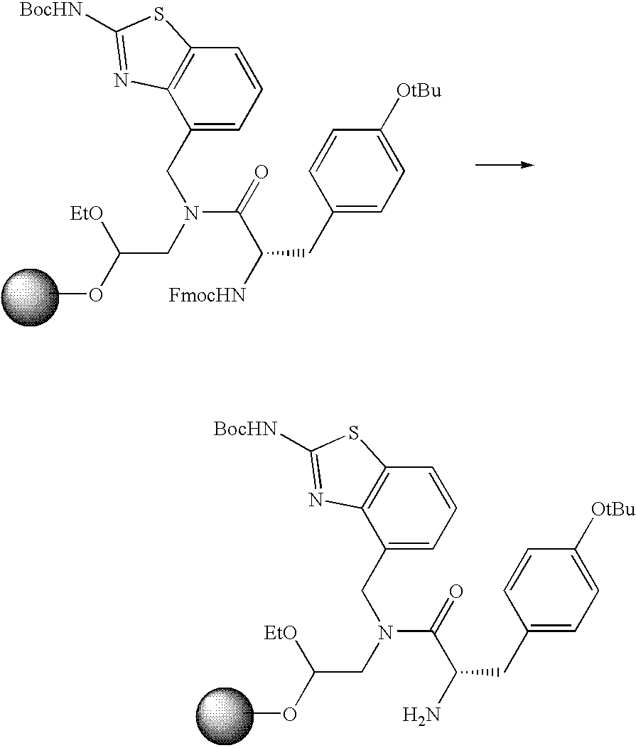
COC(CN(CC1=CC=CC2=C1N=C([BocHN])S2)C(C(N)CC1=CC=C([OtBu])C=C1)=O)[EtO].COC(CN(CC1=CC=CC2=C1N=C([BocHN])S2)C(C([FmocHN])CC1=CC=C([OtBu])C=C1)=O)[EtO]
